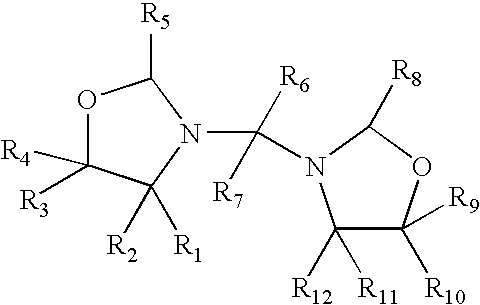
O1C([R4])([R3])C([R2])([R1])N(C(N2C([R12])([R11])C([R10])([R9])OC2[R8])([R6])[R7])C1[R5]
